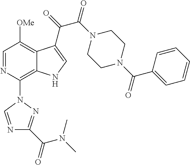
C1=NC(N2C=NC(C(=O)N(C)C)=N2)=C2C(=C1[OMe])C(C(=O)C(N1CCN(C(C3=CC=CC=C3)=O)CC1)=O)=CN2
